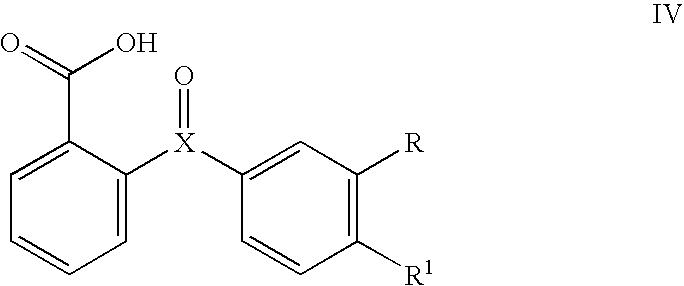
C1=CC=C([X](C2=CC([R])=C([R1])C=C2)=O)C(C(=O)O)=C1
